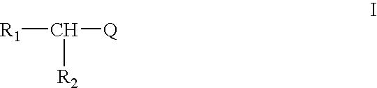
[R1]C([Q])[R2]
